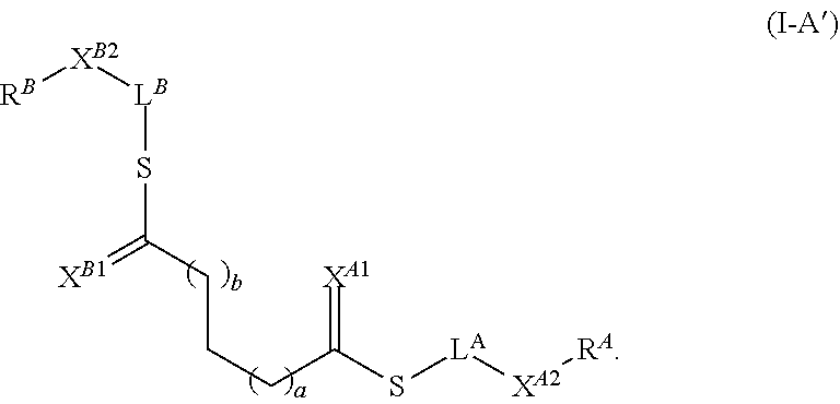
[RB][XB2][LB]SC(=[XB1])CCCC(S[LA][XA2][RA])=[XA1]
